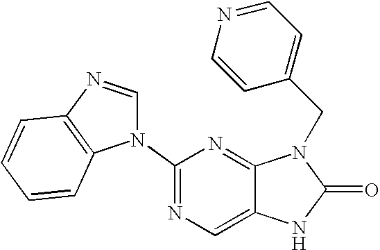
N1(C2=NC=C3C(=N2)N(CC2=CC=NC=C2)C(=O)N3)C=NC2=C1C=CC=C2
